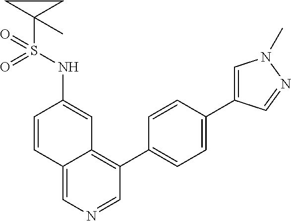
C12=CN=CC(C3=CC=C(C4=CN(C)N=C4)C=C3)=C1C=C(NS(C1(C)CC1)(=O)=O)C=C2
